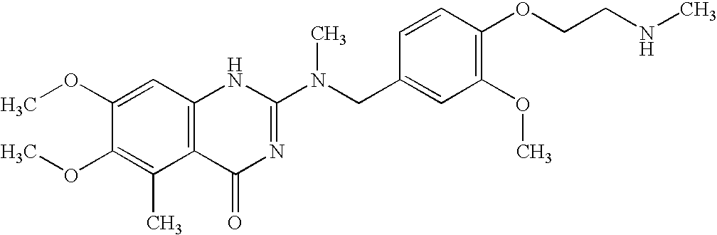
C1(OC)=CC2=C(C(C)=C1OC)C(=O)N=C(N(CC1=CC(OC)=C(OCCNC)C=C1)C)N2
